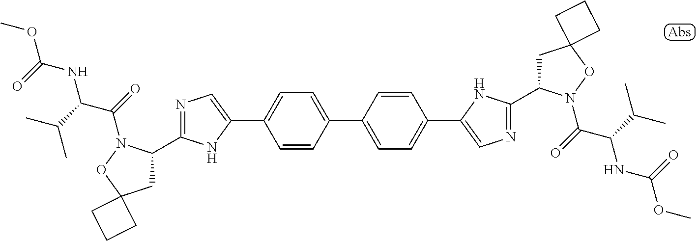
COC(=O)NC(C(C)C)C(=O)N1C(C2=NC=C(C3=CC=C(C4=CC=C(C5=CN=C(C6CC7(ON6C(C(NC(=O)OC)C(C)C)=O)CCC7)N5)C=C4)C=C3)N2)CC2(O1)CCC2
